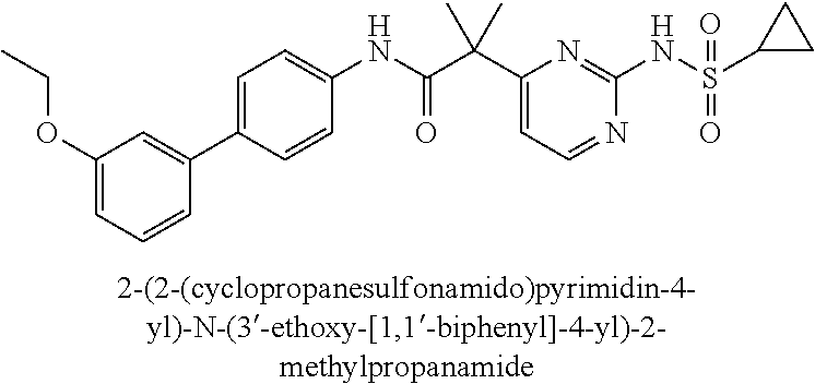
C1(NC(=O)C(C2=CC=NC(NS(=O)(=O)C3CC3)=N2)(C)C)=CC=C(C2=CC(OCC)=CC=C2)C=C1
